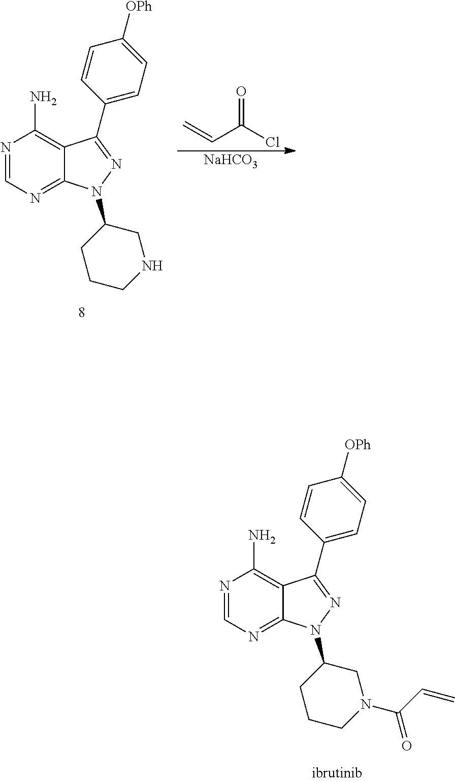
N1=CN=C2C(=C1N)C(C1=CC=C([OPh])C=C1)=NN2C1CCCN(C(C=C)=O)C1.N1=CN=C2C(=C1N)C(C1=CC=C([OPh])C=C1)=NN2C1CCCNC1.C=CC(Cl)=O.[NaHCO3]
